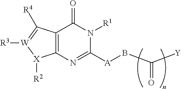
[Y]C(B[A]C1=NC2=C(C(=O)N1[R1])C([R4])=[W]([R3])[X]2[R2])=O
